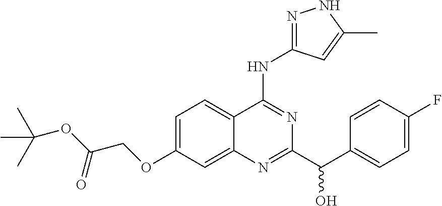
C1=C(OCC(OC(C)(C)C)=O)C=C2C(=C1)C(NC1=NNC(C)=C1)=NC(C(C1=CC=C(F)C=C1)O)=N2
